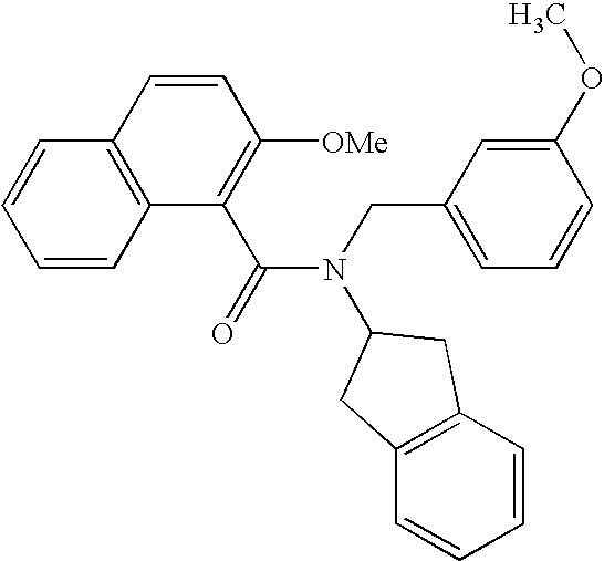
C1=CC2=C(C=C1)C=CC([OMe])=C2C(=O)N(CC1=CC=CC(OC)=C1)C1CC2=C(C1)C=CC=C2
